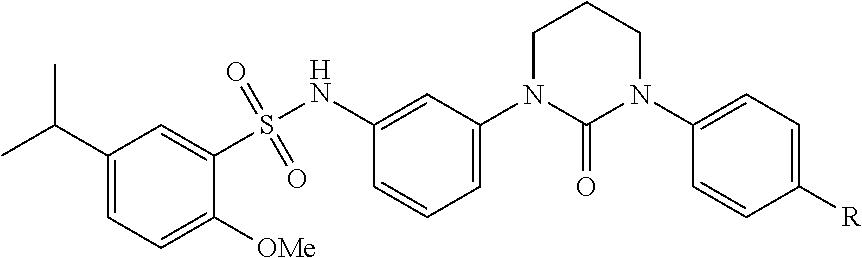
C(C1=CC=C([OMe])C(S(NC2=CC(N3C(=O)N(C4=CC=C([R])C=C4)CCC3)=CC=C2)(=O)=O)=C1)(C)C
